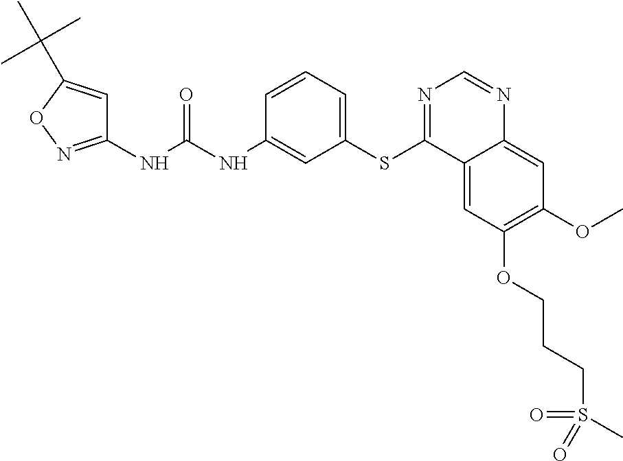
C1(NC(NC2=CC(SC3=NC=NC4=CC(OC)=C(OCCCS(C)(=O)=O)C=C34)=CC=C2)=O)=NOC(C(C)(C)C)=C1
